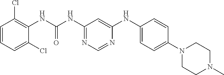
C1=CC=C(Cl)C(NC(=O)NC2=NC=NC(NC3=CC=C(N4CCN(C)CC4)C=C3)=C2)=C1Cl
